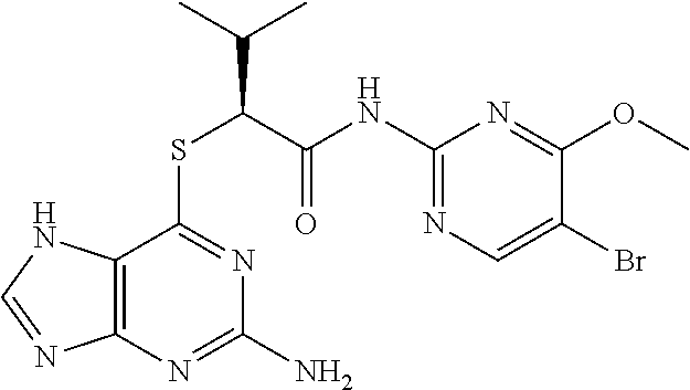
C12=C(N=C(N)N=C1SC(C(NC1=NC=C(Br)C(OC)=N1)=O)C(C)C)N=CN2
